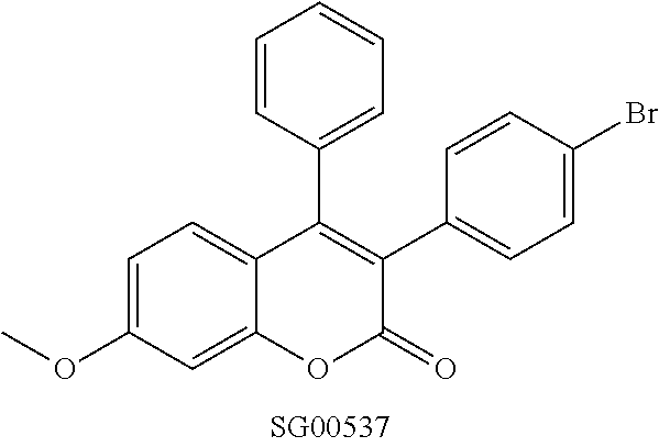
O(C1=CC=C2C(=C1)OC(=O)C(C1=CC=C(Br)C=C1)=C2C1=CC=CC=C1)C
